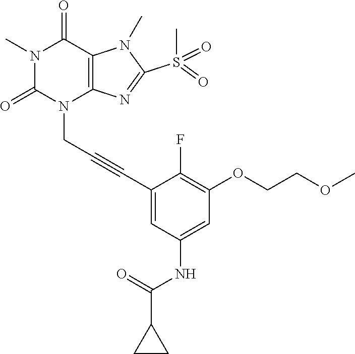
N1(C)C(=O)N(CC#CC2=CC(NC(C3CC3)=O)=CC(OCCOC)=C2F)C2=C(C1=O)N(C)C(S(C)(=O)=O)=N2
